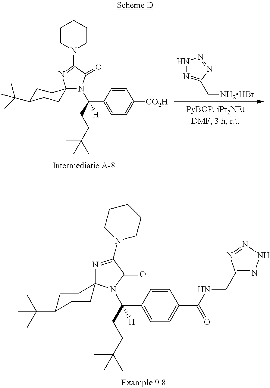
[H]C(C1=CC=C(C(NCC2=NNN=N2)=O)C=C1)(CCC(C)(C)C)N1C2(CCC(C(C)(C)C)CC2)N=C(N2CCCCC2)C1=O.N1N=C(C[NH2HBr])N=N1.N1(C([H])(C2=CC=C([CO2H])C=C2)CCC(C)(C)C)C(=O)C(N2CCCCC2)=NC12CCC(C(C)(C)C)CC2
